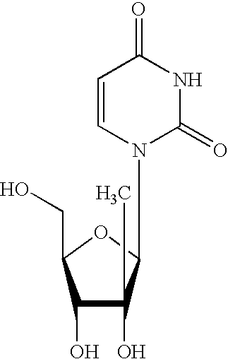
N1C(=O)N(C2OC(CO)C(O)C2(O)C)C=CC1=O
